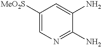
C1([MeO2S])=CN=C(N)C(N)=C1
